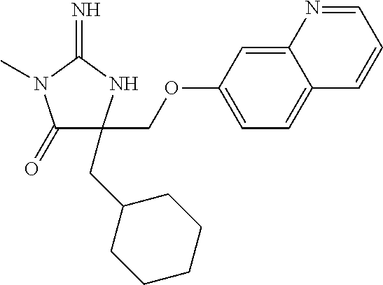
C1(=O)C(COC2=CC=C3C(=C2)N=CC=C3)(CC2CCCCC2)NC(=N)N1C
